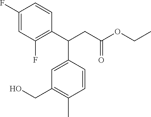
C1(C(CC(OCC)=O)C2=CC(CO)=C(C)C=C2)=C(F)C=C(F)C=C1
